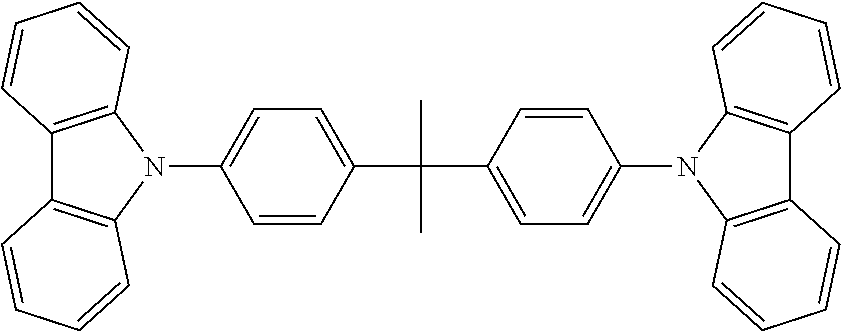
C1(N2C3=C(C4=C2C=CC=C4)C=CC=C3)=CC=C(C(C)(C2=CC=C(N3C4=C(C5=C3C=CC=C5)C=CC=C4)C=C2)C)C=C1
